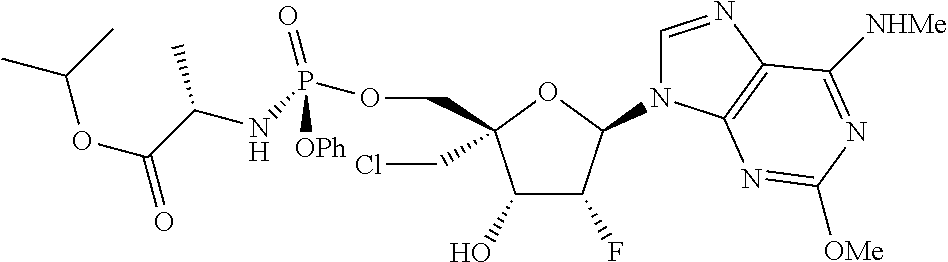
C1(O)C(F)C(N2C=NC3=C2N=C([OMe])N=C3[NHMe])OC1(COP(NC(C(OC(C)C)=O)C)(=O)[OPh])CCl
